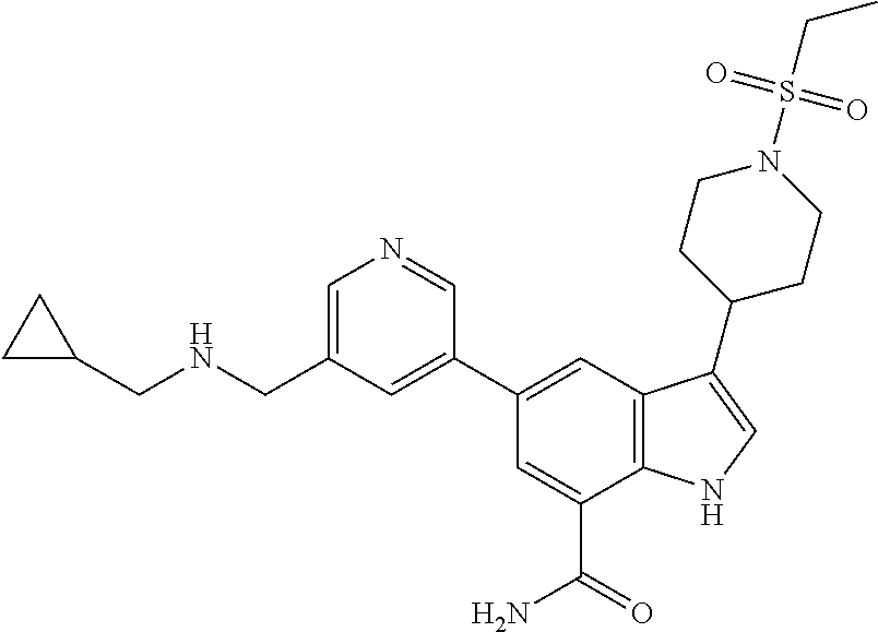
C1(C2=CC(CNCC3CC3)=CN=C2)=CC2=C(C(C(=O)N)=C1)NC=C2C1CCN(S(CC)(=O)=O)CC1
